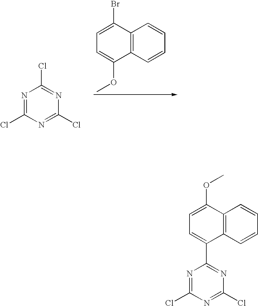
N1=C(Cl)N=C(Cl)N=C1Cl.C1=C(Br)C2=C(C(OC)=C1)C=CC=C2.C1=C(OC)C2=C(C(C3=NC(Cl)=NC(Cl)=N3)=C1)C=CC=C2
